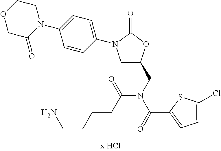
C1C(CN(C(C2=CC=C(Cl)S2)=O)C(CCCCN)=O)OC(=O)N1C1=CC=C(N2CCOCC2=O)C=C1
